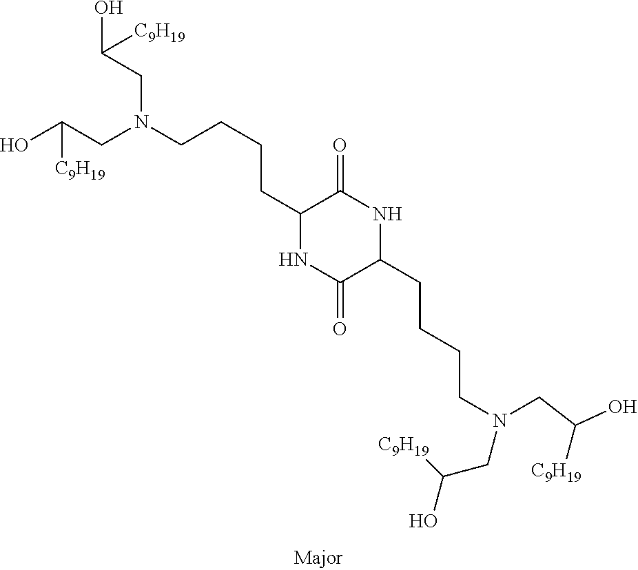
OC(CN(CCCCC1NC(=O)C(CCCCN(CC(O)[C9H19])CC([C9H19])O)NC1=O)CC(O)[C9H19])[C9H19]
